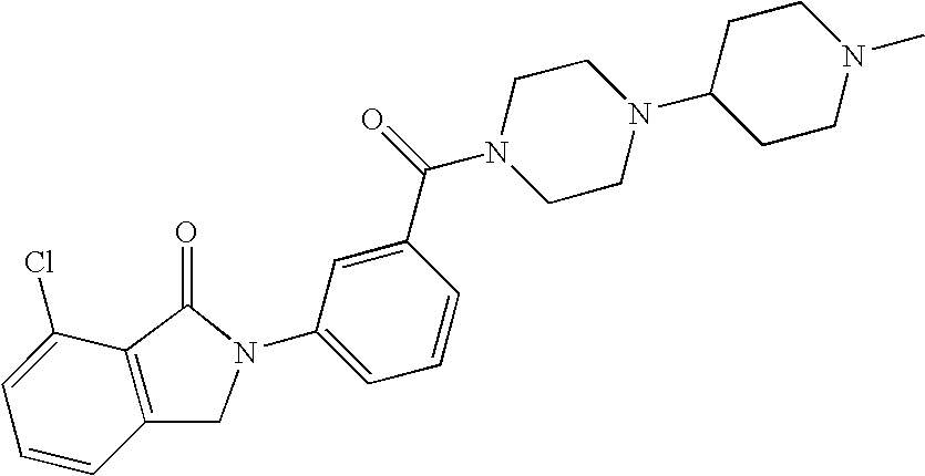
C1CN(C2CCN(C)CC2)CCN1C(C1=CC(N2CC3=C(C(Cl)=CC=C3)C2=O)=CC=C1)=O
